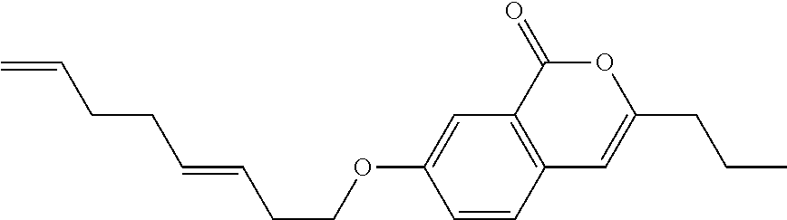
C1=CC2=C(C=C1OCCC=CCCC=C)C(=O)OC(CCC)=C2
